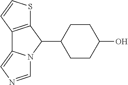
C12=C(C(C3CCC(O)CC3)N3C1=CN=C3)SC=C2
